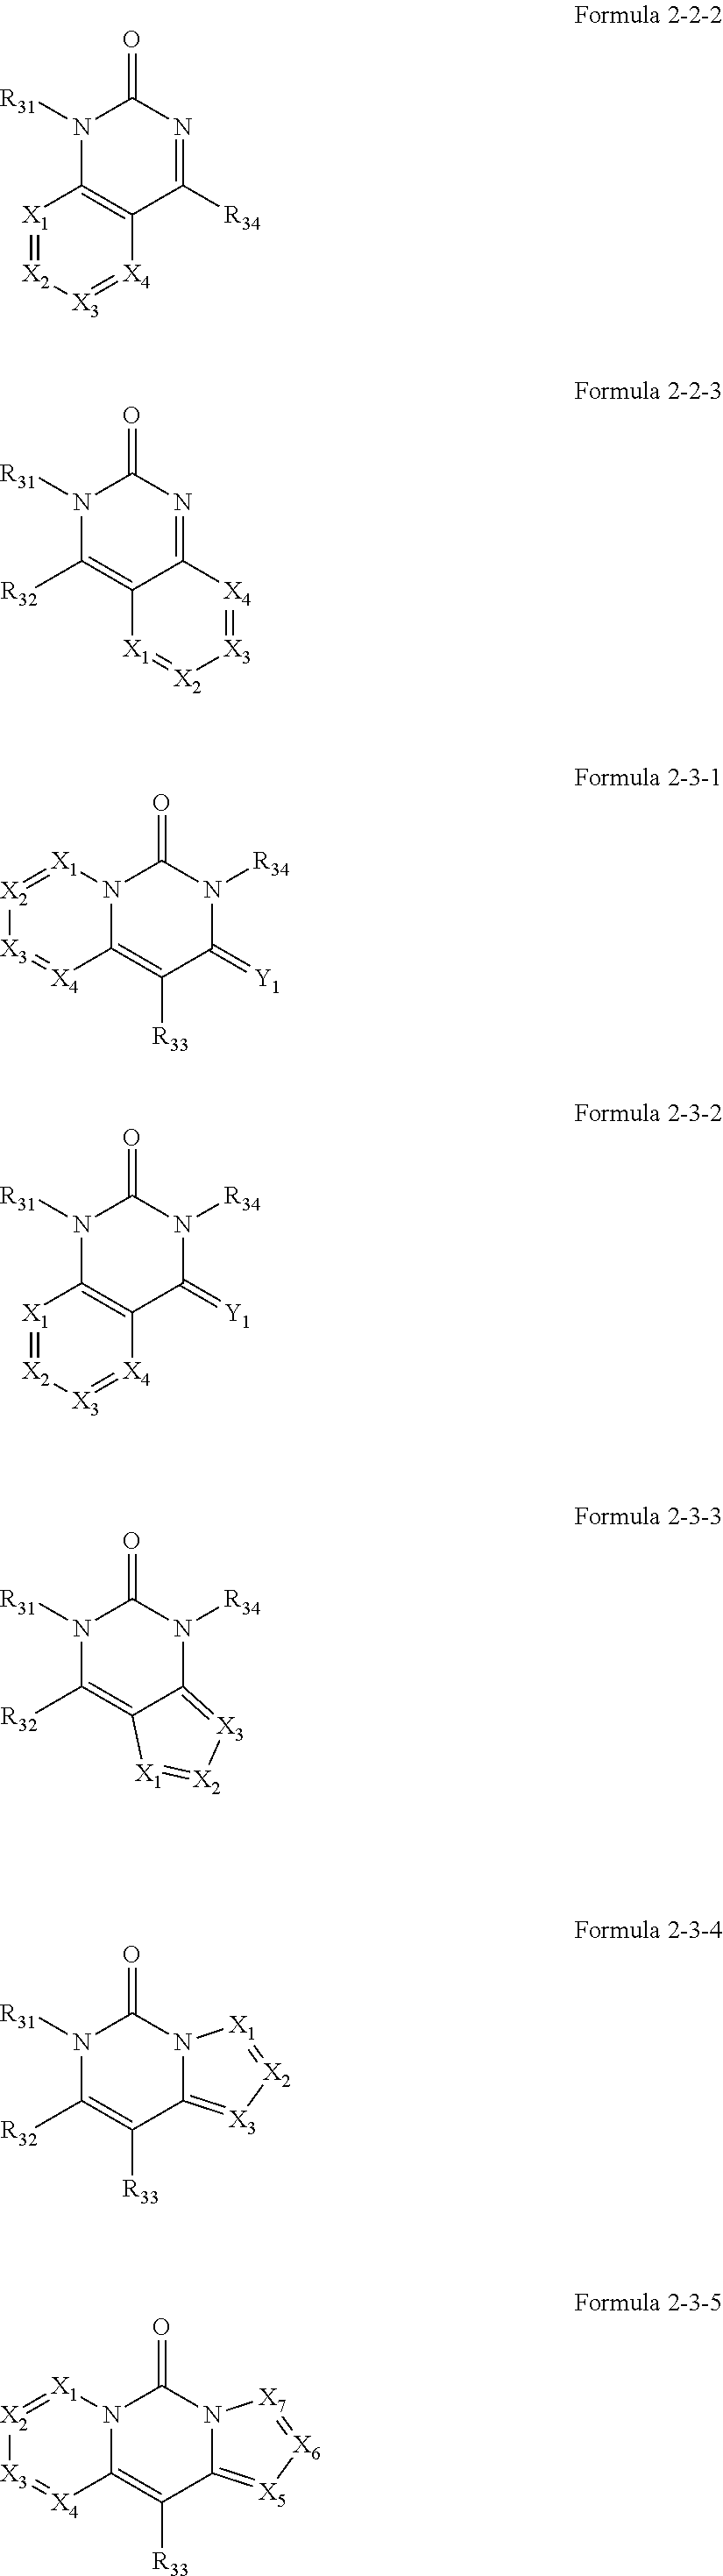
[X1]1=[X2][X3]=[X4]C2=C1N([R31])C(=O)N=C2[R34].C12=C([R32])N([R31])C(=O)N=C1[X4]=[X3][X2]=[X1]2.[X1]1=[X2][X3]=[X4]C2=C([R33])C(=[Y1])N([R34])C(=O)N12.[R31]N1C2=C(C(=[Y1])N([R34])C1=O)[X4]=[X3][X2]=[X1]2.[R31]N1C([R32])=C2C(=[X3][X2]=[X1]2)N([R34])C1=O.[R31]N1C([R32])=C([R33])C2=[X3][X2]=[X1]N2C1=O.C12=C([R33])C3=[X5][X6]=[X7]N3C(=O)N1[X1]=[X2][X3]=[X4]2
